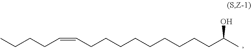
C(CCC=CCCCCCCCCCC(C)O)C
